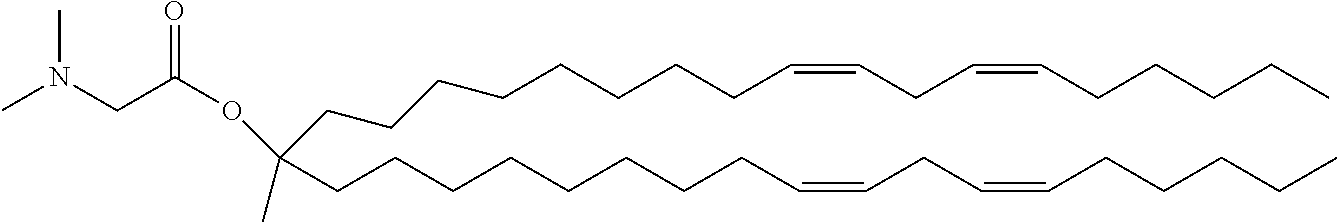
CC(OC(CN(C)C)=O)(CCCCCCCCC=CCC=CCCCCC)CCCCCCCCC=CCC=CCCCCC
